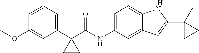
[H].C1=CC=C(C2(C(NC3=CC=C4C(=C3)C=C(C3(C)CC3)N4)=O)CC2)C=C1OC
